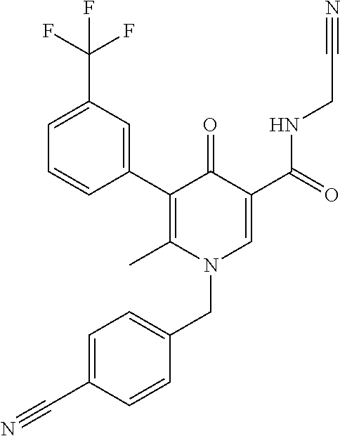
C1(C2=CC(C(F)(F)F)=CC=C2)=C(C)N(CC2=CC=C(C#N)C=C2)C=C(C(=O)NCC#N)C1=O
